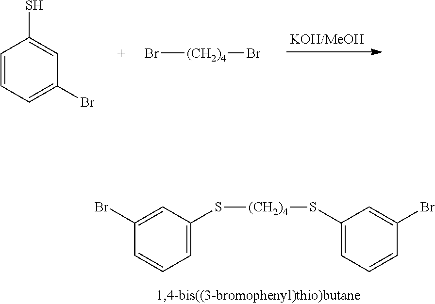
C1=CC=C(Br)C=C1S.Br[(CH2)4]Br.C1=C(Br)C=CC=C1S[(CH2)4]SC1=CC=CC(Br)=C1
